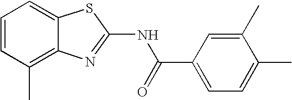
C1=CC(C)=C2C(=C1)SC(NC(=O)C1=CC=C(C)C(C)=C1)=N2
